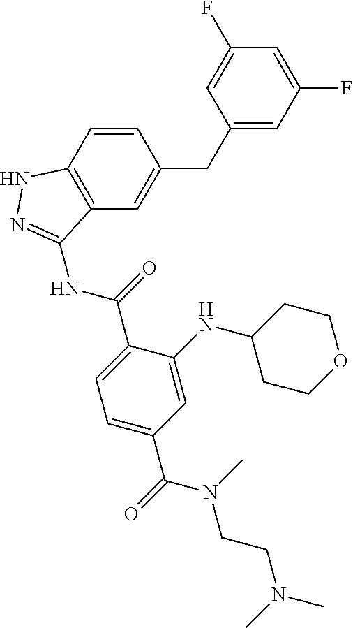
C1=CC2=C(C=C1CC1=CC(F)=CC(F)=C1)C(NC(=O)C1=CC=C(C(=O)N(C)CCN(C)C)C=C1NC1CCOCC1)=NN2
